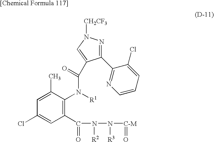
C1(C2=NC=CC=C2Cl)=NN([CH2CF3])C=C1C(=O)N([R1])C1=C(C(N(N([C-M]=O)[R3])[R2])=O)C=C(Cl)C=C1C
